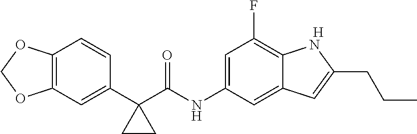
C12=C(C=C(C3(C(NC4=CC(F)=C5C(=C4)C=C(CCC)N5)=O)CC3)C=C1)OCO2.[H]
